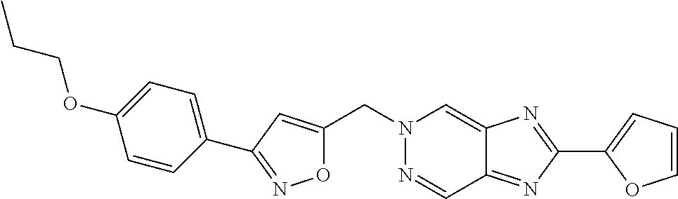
C(N1N=CC2=NC(C3=CC=CO3)=NC2=C1)C1=CC(C2=CC=C(OCCC)C=C2)=NO1
